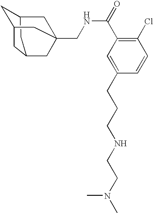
C1C2CC3CC1CC(CNC(C1=C(Cl)C=CC(CCCNCCN(C)C)=C1)=O)(C2)C3
